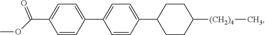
C1(C2=CC=C(C3CCC([(CH2)4]C)CC3)C=C2)=CC=C(C(OC)=O)C=C1
